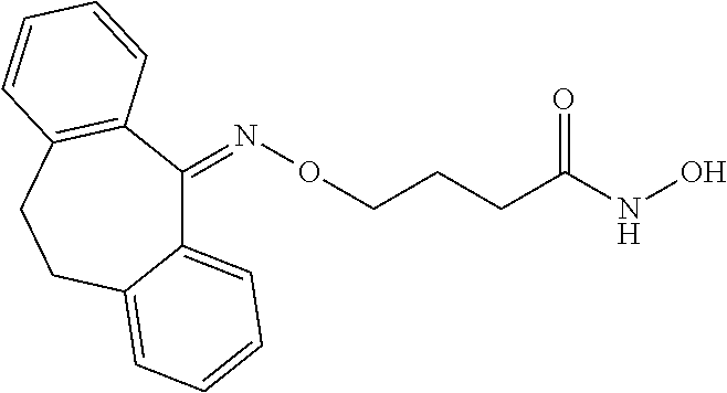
N(OCCCC(NO)=O)=C1C2=CC=CC=C2CCC2=C1C=CC=C2
